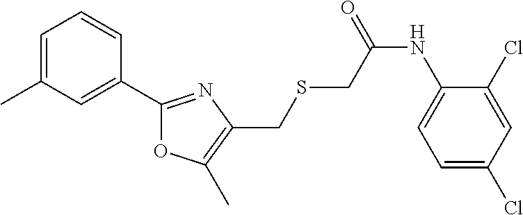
C1=C(C)C=C(C2=NC(CSCC(NC3=CC=C(Cl)C=C3Cl)=O)=C(C)O2)C=C1
